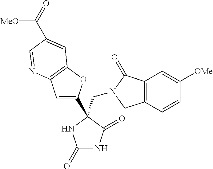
C(N1CC2=C(C1=O)C=C([OMe])C=C2)C1(C2=CC3=C(O2)C=C(C(=O)[MeO])C=N3)C(=O)NC(=O)N1
